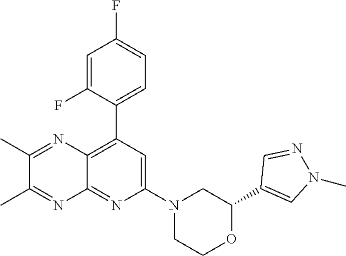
C1(C2=CN(C)N=C2)OCCN(C2=CC(C3=CC=C(F)C=C3F)=C3C(=N2)N=C(C)C(C)=N3)C1
